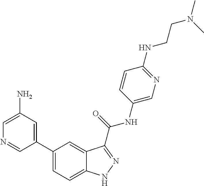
C1(N)=CN=CC(C2=CC=C3C(=C2)C(C(NC2=CN=C(NCCN(C)C)C=C2)=O)=NN3)=C1
